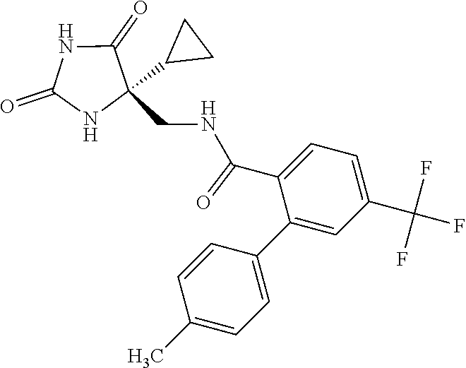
C1=C(C(NCC2(C3CC3)C(=O)NC(=O)N2)=O)C(C2=CC=C(C)C=C2)=CC(C(F)(F)F)=C1
